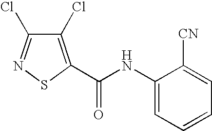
C1(NC(=O)C2=C(Cl)C(Cl)=NS2)=CC=CC=C1[CN]
